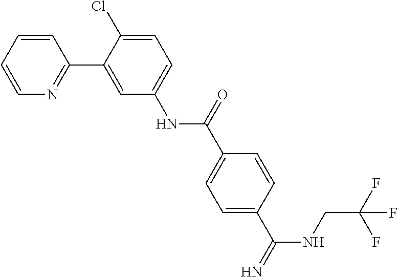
C1=CC=CN=C1C1=CC(NC(C2=CC=C(C(NCC(F)(F)F)=N)C=C2)=O)=CC=C1Cl
